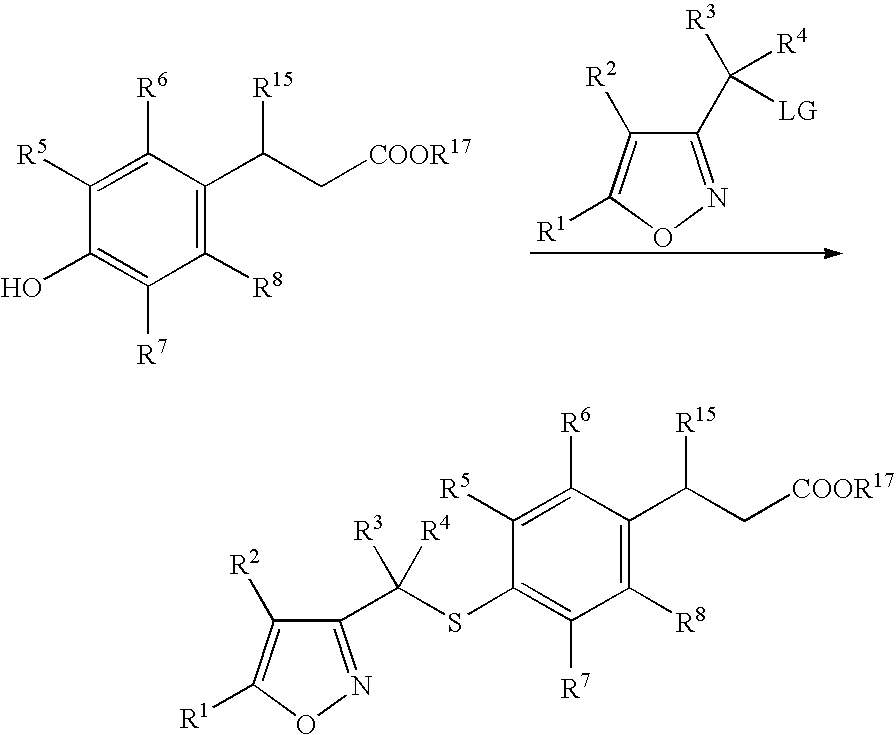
C1(C([R3])([R4])[LG])=NOC([R1])=C1[R2].C1([R8])=C(C(C[COOR17])[R15])C([R6])=C([R5])C(O)=C1[R7].C1([R8])=C(C(C[COOR17])[R15])C([R6])=C([R5])C(SC([R3])([R4])C2=NOC([R1])=C2[R2])=C1[R7]
